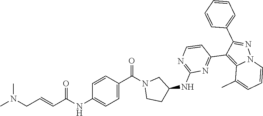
CN(CC=CC(NC1=CC=C(C(=O)N2CCC(NC3=NC=CC(C4=C5N(N=C4C4=CC=CC=C4)C=CC=C5C)=N3)C2)C=C1)=O)C
